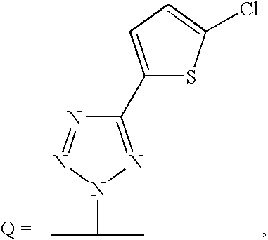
N1=NN(C(C)C)N=C1C1=CC=C(Cl)S1
